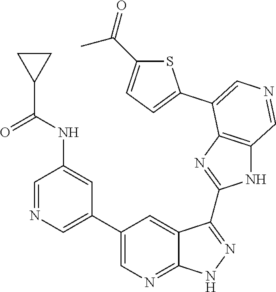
C1=NC=C(C2=CN=C3C(=C2)C(C2=NC4=C(N2)C=NC=C4C2=CC=C(C(=O)C)S2)=NN3)C=C1NC(C1CC1)=O
